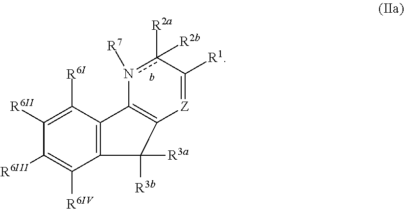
c1([R2a])([R2b])n([R7])C2=C([Z]=C1[R1])C([R3a])([R3b])C1=C2C([R6I])=C([R6II])C([R6III])=C1[R6IV]
